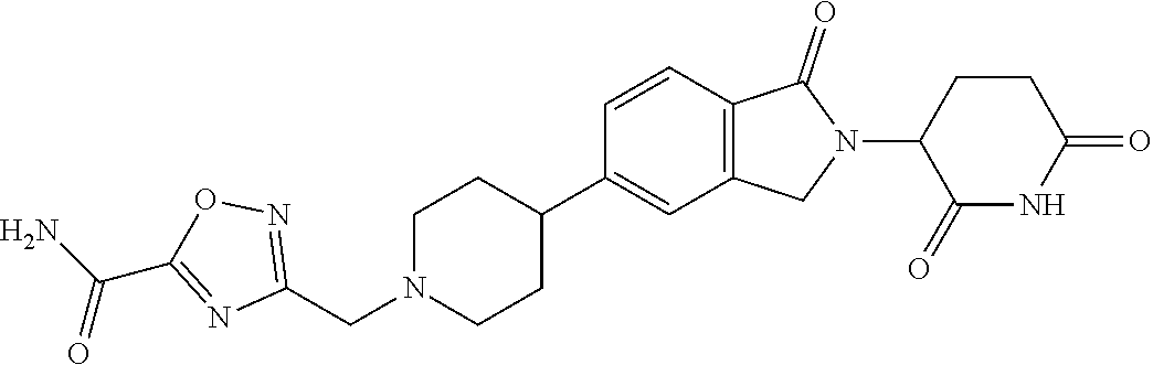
C1=CC2=C(C=C1C1CCN(CC3=NOC(C(N)=O)=N3)CC1)CN(C1C(=O)NC(=O)CC1)C2=O
